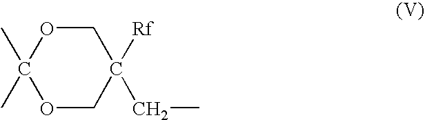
O1CC(CC)([Rf])COC1(C)C
